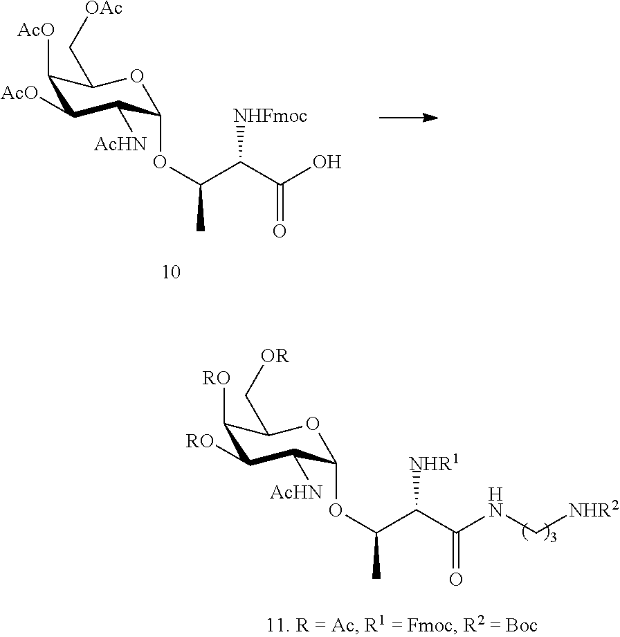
C1([AcO])C([AcO])C([AcHN])C(OC(C(C(O)=O)[NHFmoc])C)OC1C[OAc].C1([RO])C([RO])C([AcHN])C(OC(C(C(NC[NHR2])=O)[NHR1])C)OC1C[OR]
